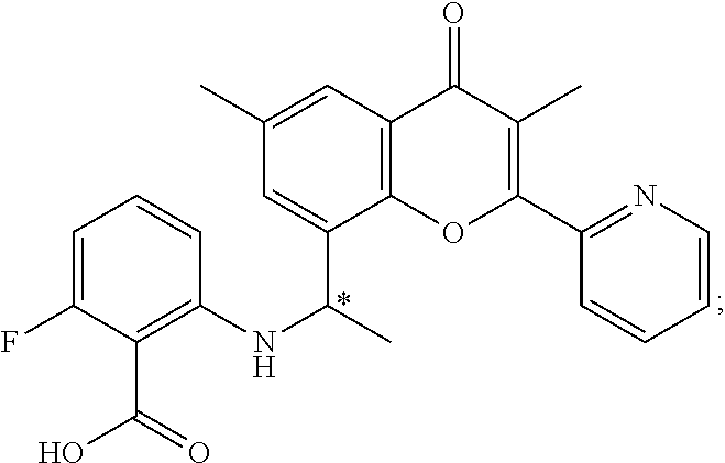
C1=C(F)C(C(O)=O)=C(NC(C)C2=CC(C)=CC3=C2OC(C2=NC=CC=C2)=C(C)C3=O)C=C1
